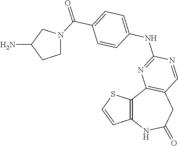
C12=C(SC=C1)C1=C(CC(=O)N2)C=NC(NC2=CC=C(C(=O)N3CCC(N)C3)C=C2)=N1
